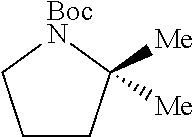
C1CC([Me])([Me])[BocN]C1
